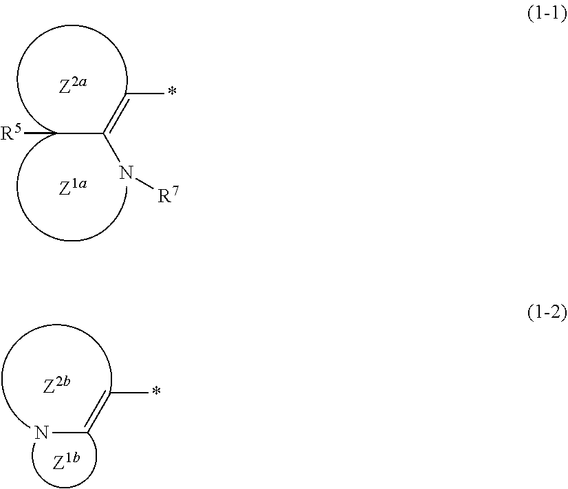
C(C(=C*)N[R7])[R5].C(=C*)N
